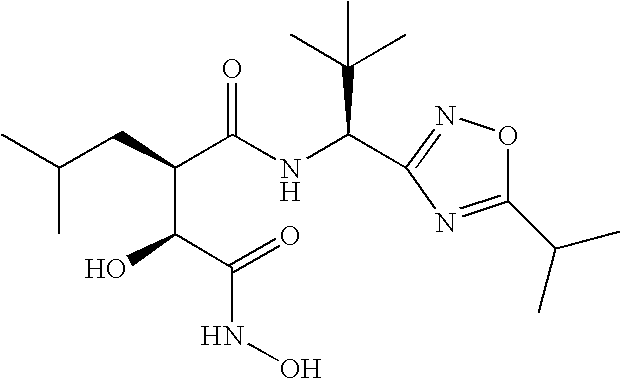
CC(CC(C(NC(C(C)(C)C)C1=NOC(C(C)C)=N1)=O)C(O)C(=O)NO)C
